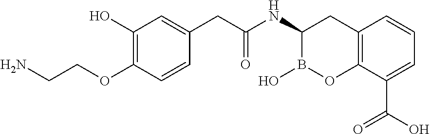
C12=C(C(C(O)=O)=CC=C1)OB(O)C(NC(=O)CC1=CC(O)=C(OCCN)C=C1)C2
